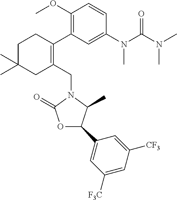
C1C(C)(C)CC(CN2C(=O)OC(C3=CC([F3C])=CC([CF3])=C3)C2C)=C(C2=C(OC)C=CC(N(C(N(C)C)=O)C)=C2)C1
